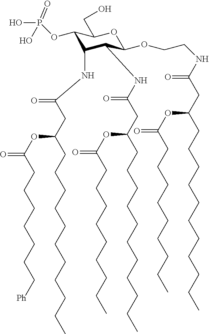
C1(OP(O)(=O)O)C(NC(CC(OC(=O)CCCCCCC[Ph])CCCCCCCCCCC)=O)C(NC(CC(OC(=O)CCCCCCCCC)CCCCCCCCCCC)=O)C(OCCNC(CC(OC(=O)CCCCCCCCC)CCCCCCCCCCC)=O)OC1CO
